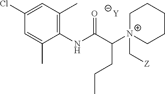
[Y].C1=C(C)C(NC(C([N+]2(C[Z])CCCCC2)CCC)=O)=C(C)C=C1Cl
